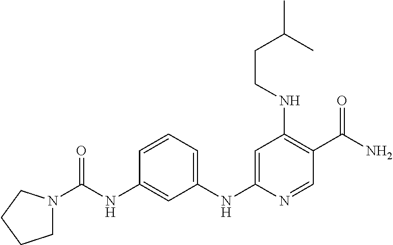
N(C1=C(C(N)=O)C=NC(NC2=CC=CC(NC(=O)N3CCCC3)=C2)=C1)CCC(C)C
